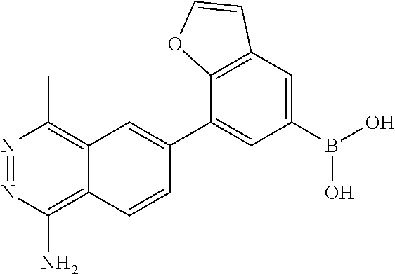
C12=C(C)N=NC(N)=C1C=CC(C1=CC(B(O)O)=CC3=C1OC=C3)=C2
